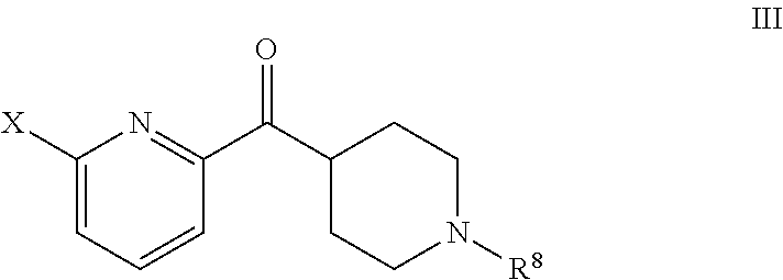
C1([X])=CC=CC(C(C2CCN([R8])CC2)=O)=N1
